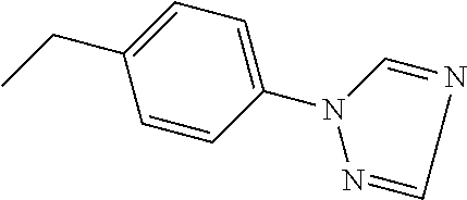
C1=CC(N2N=CN=C2)=CC=C1CC
